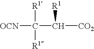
[OCN]C(C([CO2])[R1])([R1])[R1]
